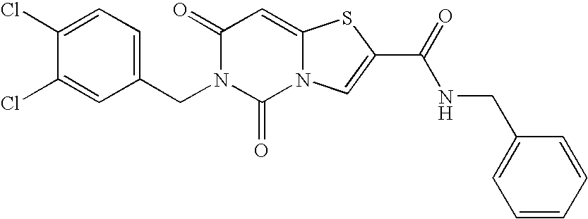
C1(=O)N(CC2=CC=C(Cl)C(Cl)=C2)C(=O)N2C(=C1)SC(C(=O)NCC1=CC=CC=C1)=C2
